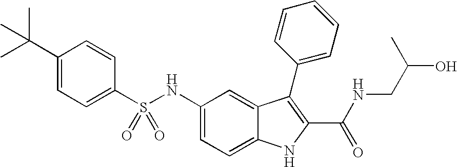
N(C1=CC=C2C(=C1)C(C1=CC=CC=C1)=C(C(NCC(O)C)=O)N2)S(C1=CC=C(C(C)(C)C)C=C1)(=O)=O
